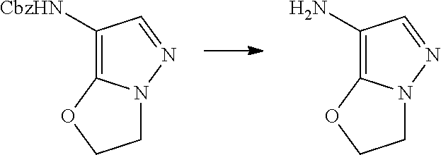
[CbzHN]C1=C2N(N=C1)CCO2.NC1=C2N(N=C1)CCO2
